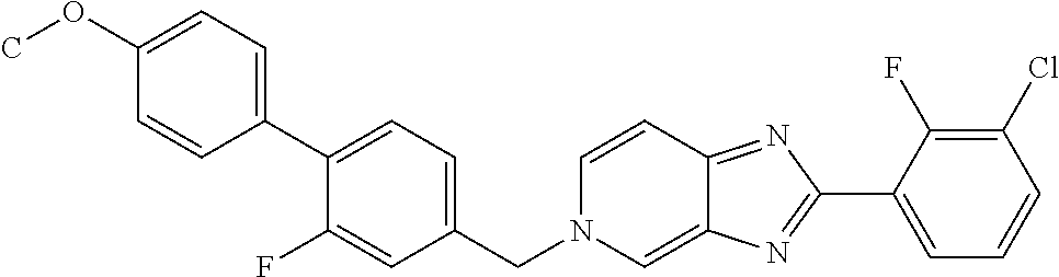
C1(C2=NC3=CN(CC4=CC=C(C5=CC=C(OC)C=C5)C(F)=C4)C=CC3=N2)=CC=CC(Cl)=C1F
